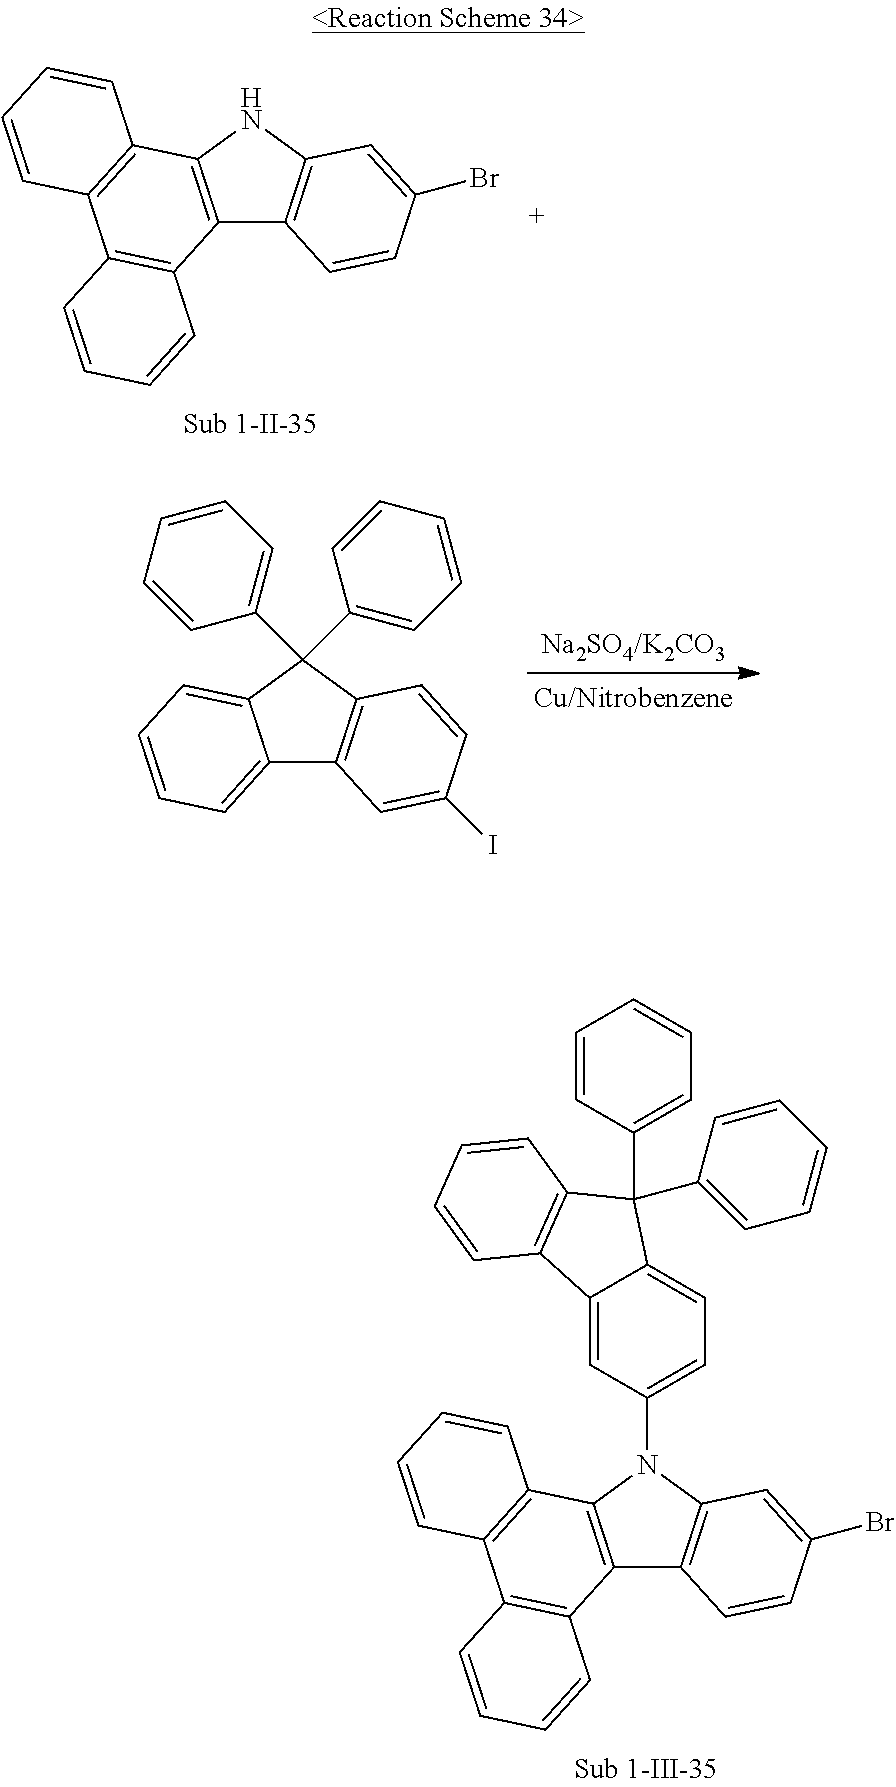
C12=CC=CC=C1C(C1=CC=CC=C1)(C1=CC=CC=C1)C1=C2C=C(I)C=C1.C12=C(NC3=C1C=CC(Br)=C3)C1=C(C3=C2C=CC=C3)C=CC=C1.C12=C(N(C3=CC=C4C(=C3)C3=C(C4(C4=CC=CC=C4)C4=CC=CC=C4)C=CC=C3)C3=C1C=CC(Br)=C3)C1=C(C3=C2C=CC=C3)C=CC=C1
